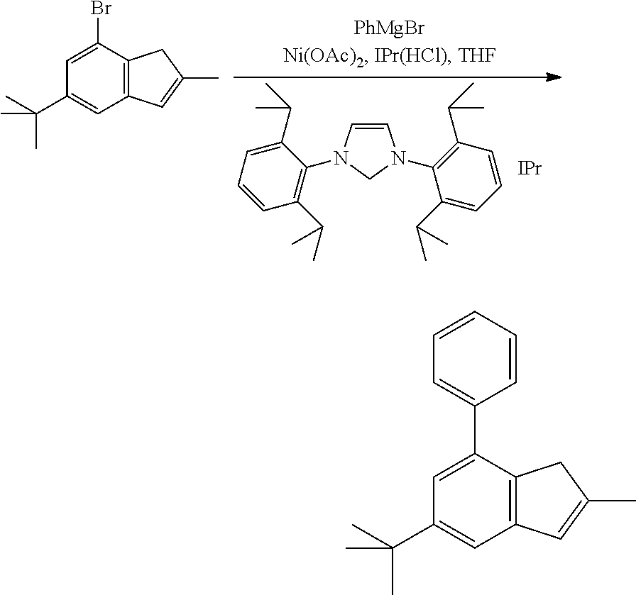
C1=CN(C2=C(C(C)C)C=CC=C2C(C)C)CN1C1=C(C(C)C)C=CC=C1C(C)C.[IPr].C12=C(C(Br)=CC(C(C)(C)C)=C1)CC(C)=C2.C12=C(C(C3=CC=CC=C3)=CC(C(C)(C)C)=C1)CC(C)=C2
